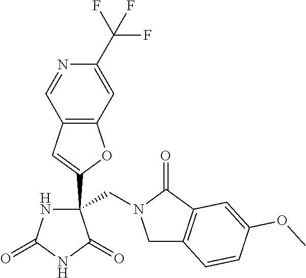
C1C2=C(C(=O)N1CC1(C3=CC4=C(O3)C=C(C(F)(F)F)N=C4)NC(=O)NC1=O)C=C(OC)C=C2
